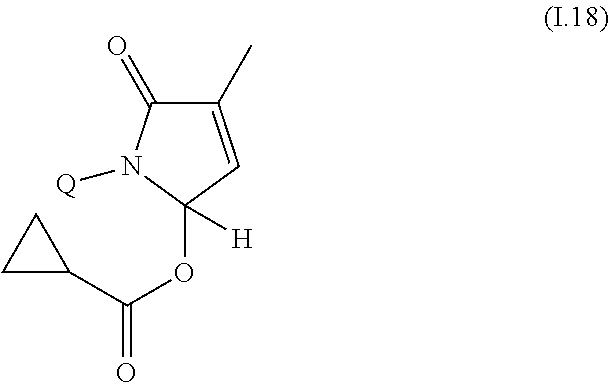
C1(C)=CC(OC(=O)C2CC2)([H])N([Q])C1=O
